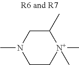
C1(C)CN(C)CC[N+]1(C)C
